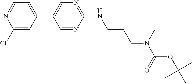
C1=NC(Cl)=CC(C2=CN=C(NCCCN(C(OC(C)(C)C)=O)C)N=C2)=C1
